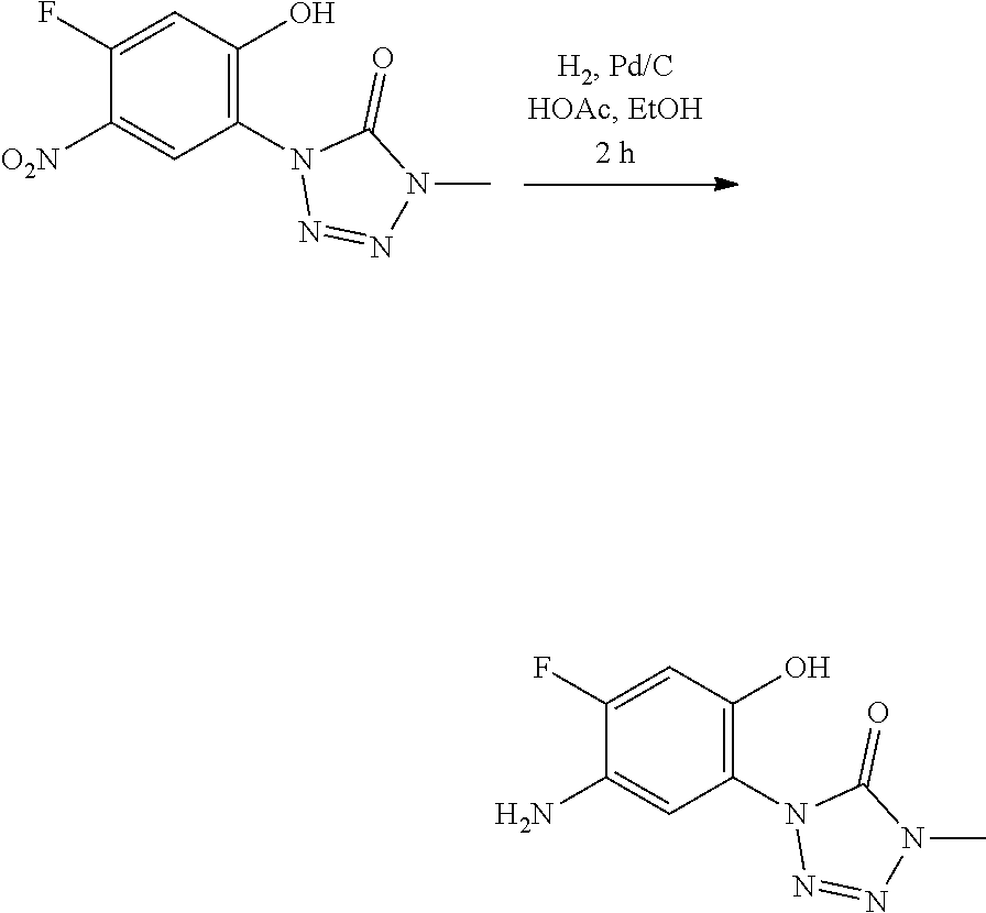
C1(F)=CC(O)=C(N2N=NN(C)C2=O)C=C1N.C1(F)=CC(O)=C(N2N=NN(C)C2=O)C=C1[O2N]
